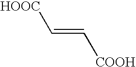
C(=C[HOOC])[COOH]
